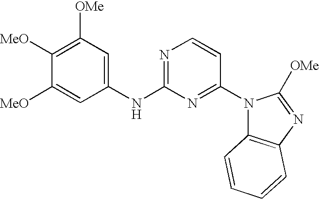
C1([MeO])=C([OMe])C=C(NC2=NC=CC(N3C4=C(N=C3[OMe])C=CC=C4)=N2)C=C1[MeO]
